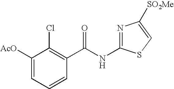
C1([AcO])=CC=CC(C(NC2=NC([SO2Me])=CS2)=O)=C1Cl
